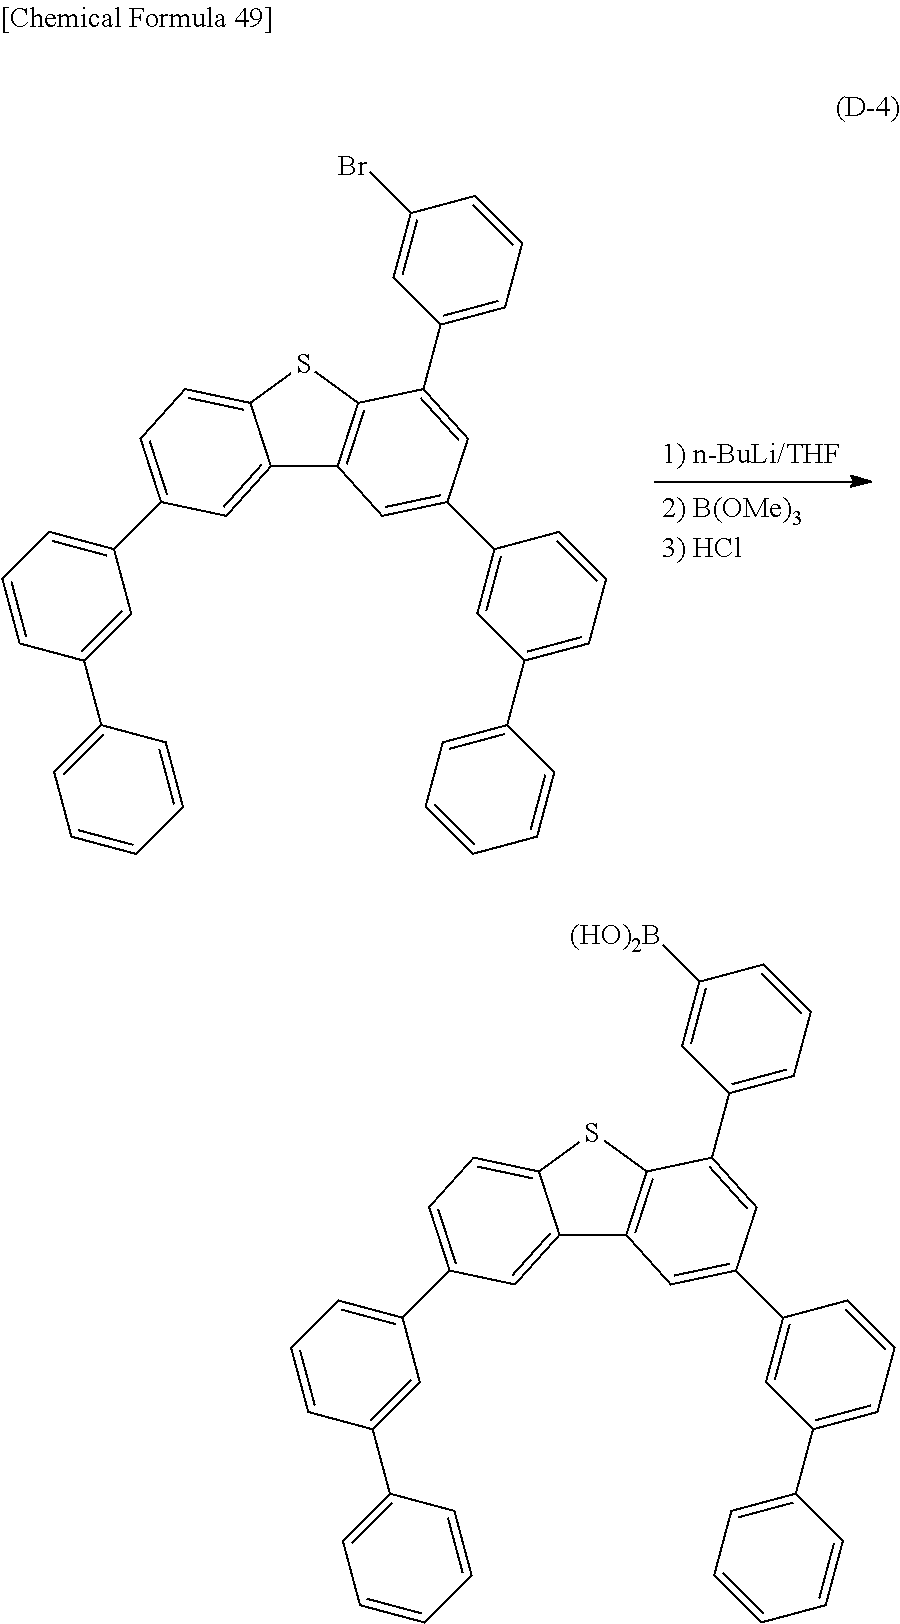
C12=CC(C3=CC=CC(C4=CC=CC=C4)=C3)=CC=C1SC1=C2C=C(C2=CC(C3=CC=CC=C3)=CC=C2)C=C1C1=CC=CC(Br)=C1.C12=CC(C3=CC=CC(C4=CC=CC=C4)=C3)=CC=C1SC1=C2C=C(C2=CC(C3=CC=CC=C3)=CC=C2)C=C1C1=CC=CC([(HO)2B])=C1
